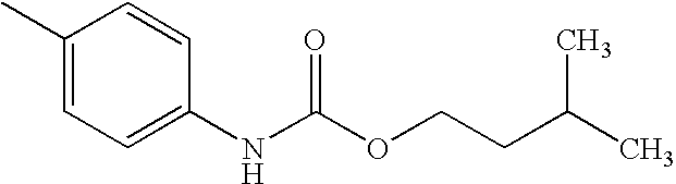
C1(C)=CC=C(NC(OCCC(C)C)=O)C=C1
